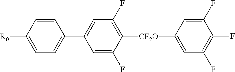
[R0]C1=CC=C(C2=CC(F)=C([CF2O]C3=CC(F)=C(F)C(F)=C3)C(F)=C2)C=C1
